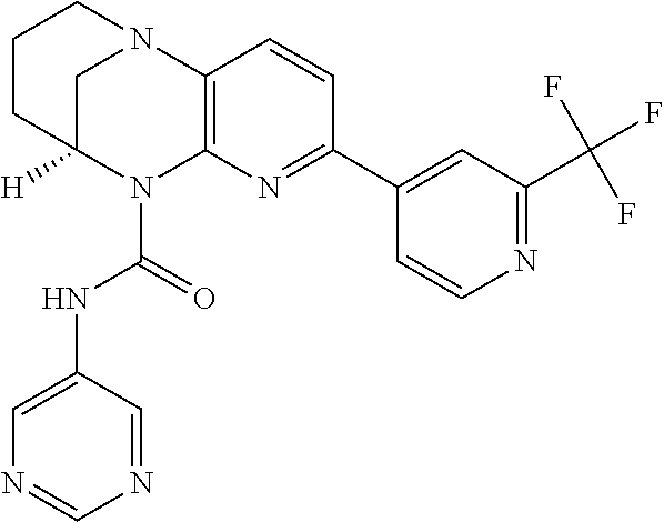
C1C2([H])N(C(=O)NC3=CN=CN=C3)C3=C(N1CCC2)C=CC(C1=CC(C(F)(F)F)=NC=C1)=N3
